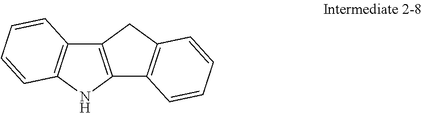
C12=C(NC3=C1C=CC=C3)C1=C(C2)C=CC=C1
